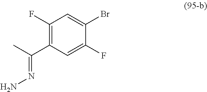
C1(F)=C(C(C)=NN)C=C(F)C(Br)=C1
